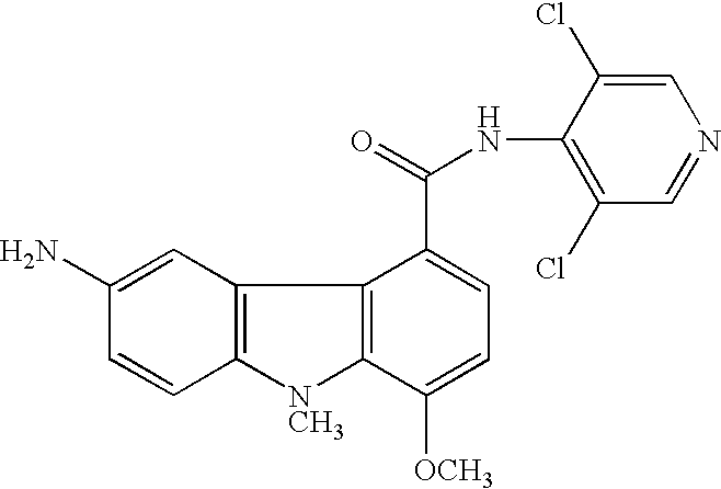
C12=C(C=C(N)C=C1)C1=C([NCH3]2)C([OCH3])=CC=C1C(=O)NC1=C(Cl)C=NC=C1Cl
